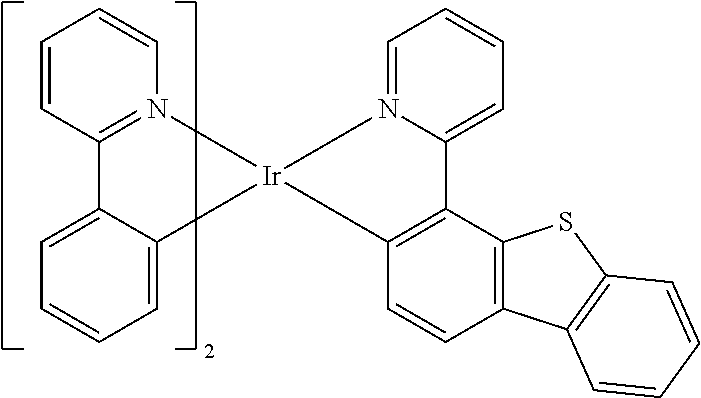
C1=CC2=N(C=C1)[Ir]1(C3=CC=CC=C23)N2=CC=CC=C2C2=C1C=CC1=C2SC2=C1C=CC=C2
